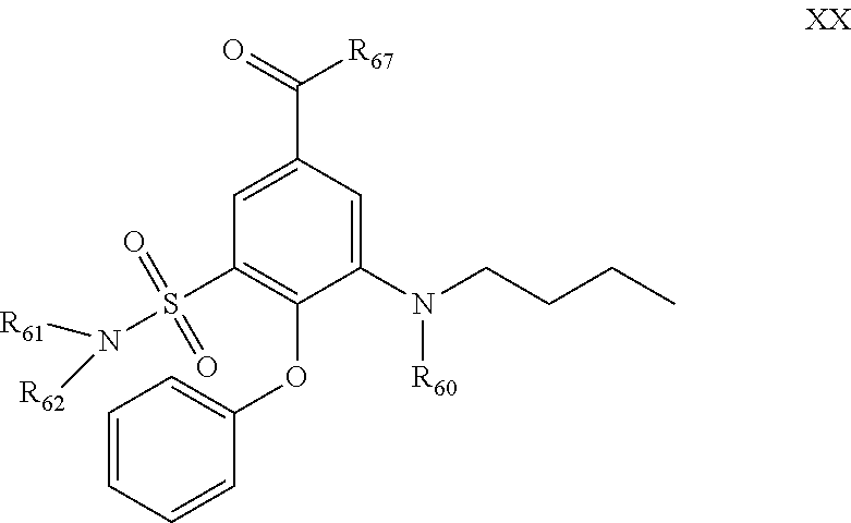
C1(S(=O)(=O)N([R61])[R62])=C(OC2=CC=CC=C2)C(N(CCCC)[R60])=CC(C(=O)[R67])=C1
